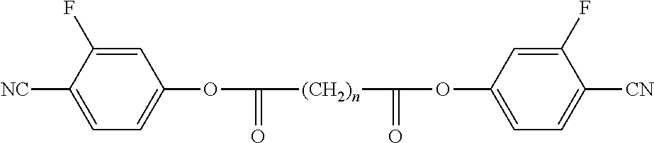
[NC]C1=CC=C(OC(=O)[(CH2)n]C(=O)OC2=CC=C([CN])C(F)=C2)C=C1F
